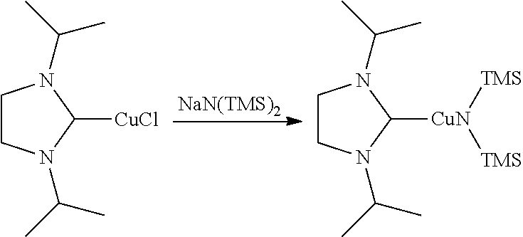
C1CN(C(C)C)C([CuCl])N1C(C)C.C1CN(C(C)C)C([CuN]([TMS])[TMS])N1C(C)C.[NaN(TMS)2]
